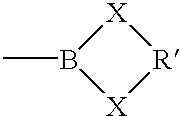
[X]1B(C)[X][R]1
